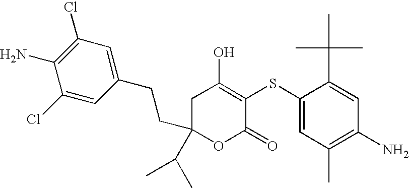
O1C(=O)C(SC2=CC(C)=C(N)C=C2C(C)(C)C)=C(O)CC1(CCC1=CC(Cl)=C(N)C(Cl)=C1)C(C)C
